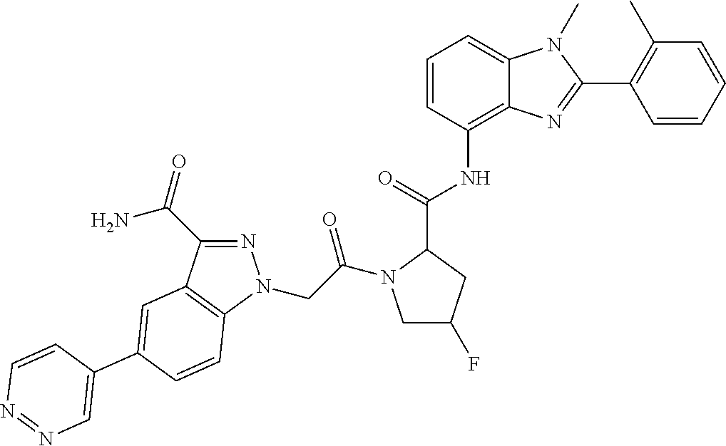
C1=CC(NC(=O)C2N(C(=O)CN3N=C(C(=O)N)C4=C3C=CC(C3=CN=NC=C3)=C4)CC(F)C2)=C2C(=C1)N(C)C(C1=C(C)C=CC=C1)=N2
